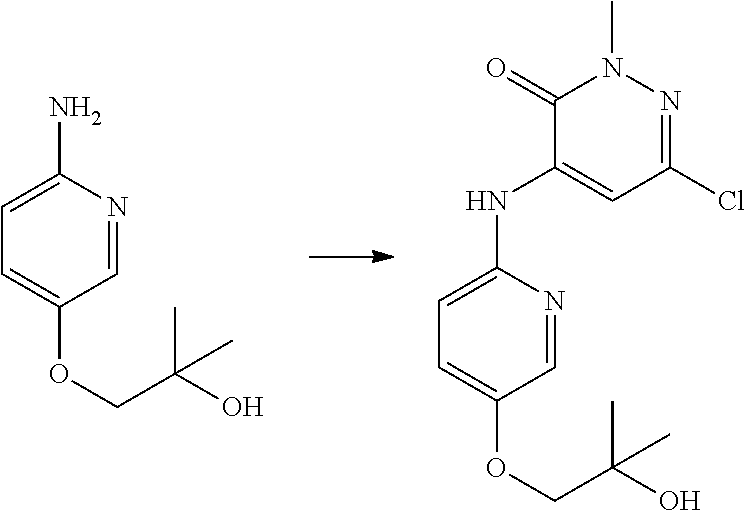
C1=NC(N)=CC=C1OCC(O)(C)C.C1=NC(NC2=CC(Cl)=NN(C)C2=O)=CC=C1OCC(O)(C)C
